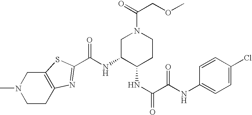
C(NC1C(NC(=O)C(=O)NC2=CC=C(Cl)C=C2)CCN(C(=O)COC)C1)(=O)C1=NC2=C(CN(C)CC2)S1
